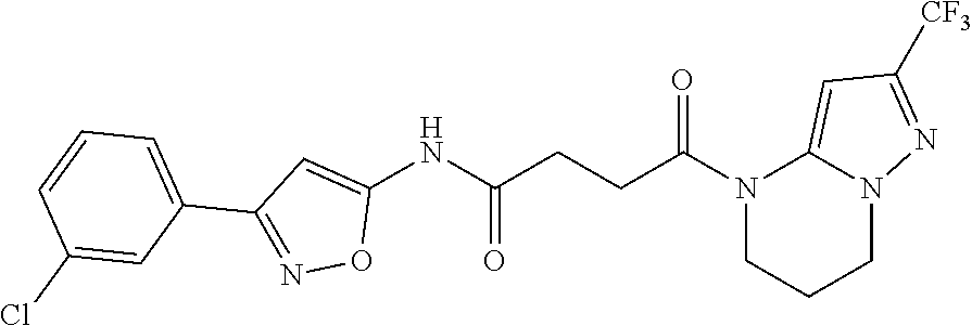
C1(NC(CCC(N2CCCN3C2=CC([CF3])=N3)=O)=O)=CC(C2=CC=CC(Cl)=C2)=NO1
